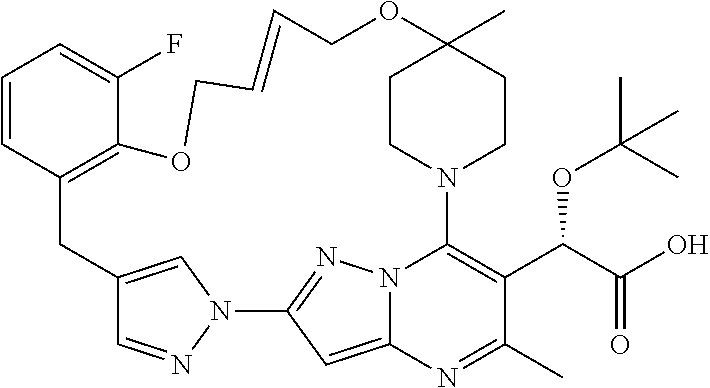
C1=CC2=C(C(F)=C1)OCC=CCOC1(C)CCN(C3=C(C(C(O)=O)OC(C)(C)C)C(C)=NC4=CC(=NN43)N3N=CC(=C3)C2)CC1
